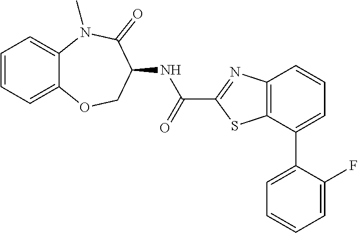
C12=CC=CC=C1N(C)C(=O)C(NC(C1=NC3=C(S1)C(C1=CC=CC=C1F)=CC=C3)=O)CO2
